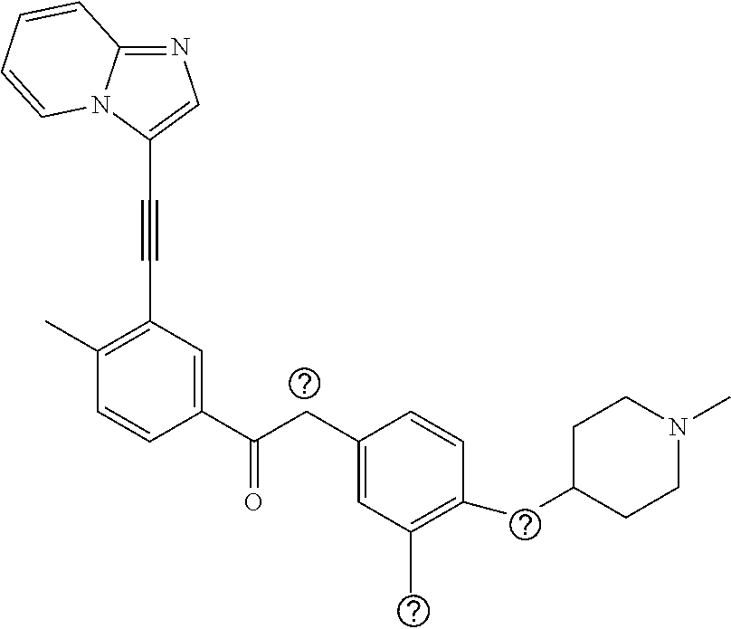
C1=CC2=NC=C(C#CC3=C(C)C=CC(C(CC4=CC(C)=C(CC5CCN(C)CC5)C=C4)=O)=C3)N2C=C1
